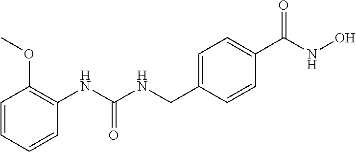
C1=CC=CC(NC(NCC2=CC=C(C(NO)=O)C=C2)=O)=C1OC
